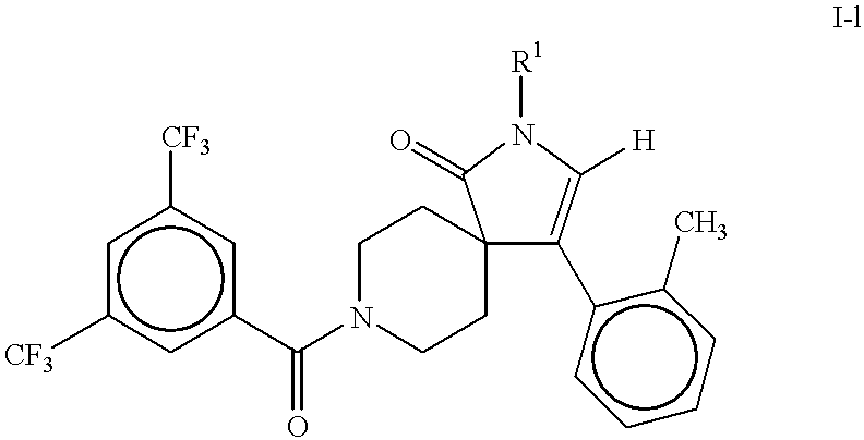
c1c([CF3])cc(C(N2CCC3(CC2)C(c2ccccc2C)=C([H])N([R1])C3=O)=O)cc1[CF3]
